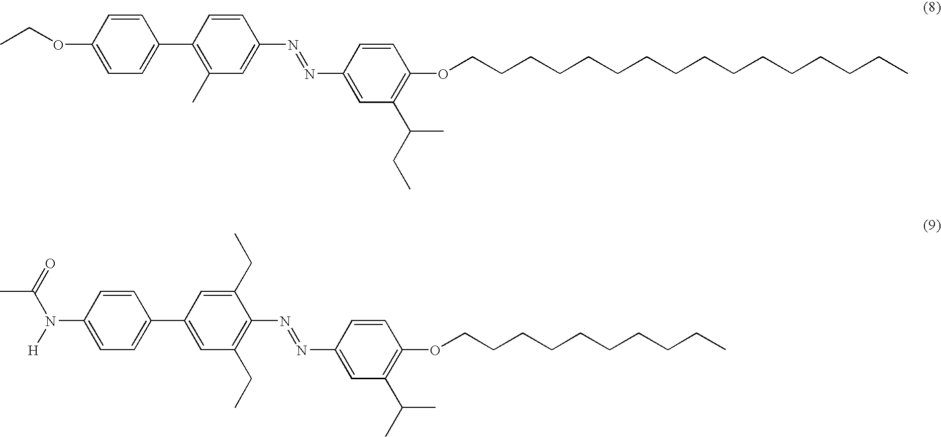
CCOC1=CC=C(C2=C(C)C=C(N=NC3=CC(C(CC)C)=C(OCCCCCCCCCCCCCCCC)C=C3)C=C2)C=C1.N(C1=CC=C(C2=CC(CC)=C(N=NC3=CC(C(C)C)=C(OCCCCCCCCCC)C=C3)C(CC)=C2)C=C1)([H])C(=O)C
